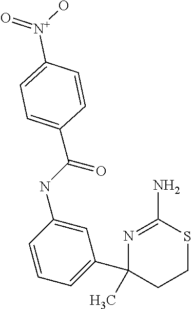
N(C1=CC(C2(C)CCSC(N)=N2)=CC=C1)C(=O)C1=CC=C([N+](O)=O)C=C1
